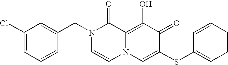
C1(Cl)=CC=CC(CN2C=CN3C(=C(O)C(=O)C(SC4=CC=CC=C4)=C3)C2=O)=C1
